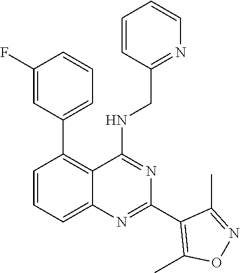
C1(C2=C3C(=CC=C2)N=C(C2=C(C)ON=C2C)N=C3NCC2=NC=CC=C2)=CC=CC(F)=C1
